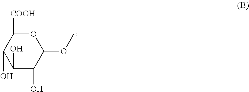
O1C([COOH])C(O)C(O)C(O)C1OC
